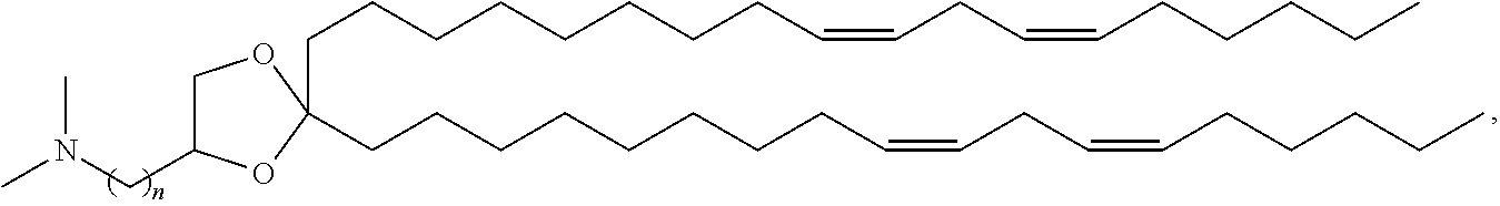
C1C(CN(C)C)OC(CCCCCCCCC=CCC=CCCCCC)(CCCCCCCCC=CCC=CCCCCC)O1
